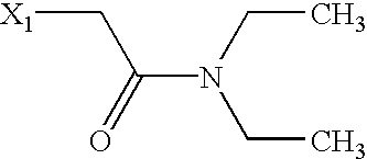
[X1]CC(N(CC)CC)=O
